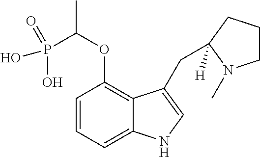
C1=CC=C2C(=C1OC(P(O)(O)=O)C)C(CC1([H])CCCN1C)=CN2
